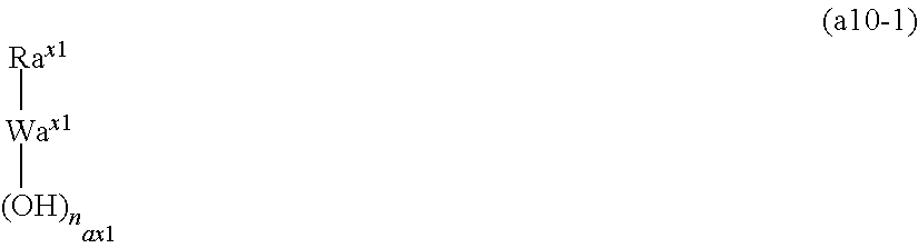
[Rax1][Wax1][(OH)n]
